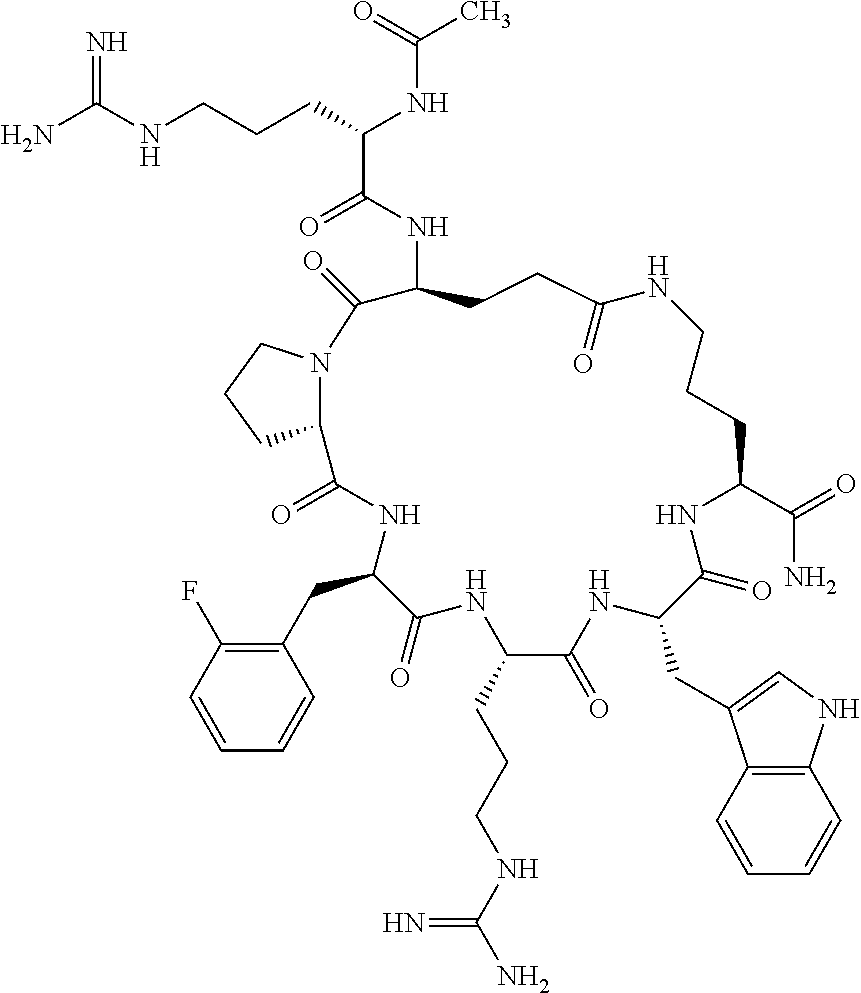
NC(NCCCC(NC(C)=O)C(=O)NC1CCC(=O)NCCCC(C(=O)N)NC(=O)C(CC2=CNC3=C2C=CC=C3)NC(=O)C(CCCNC(N)=N)NC(=O)C(CC2=C(F)C=CC=C2)NC(=O)C2N(C1=O)CCC2)=N
